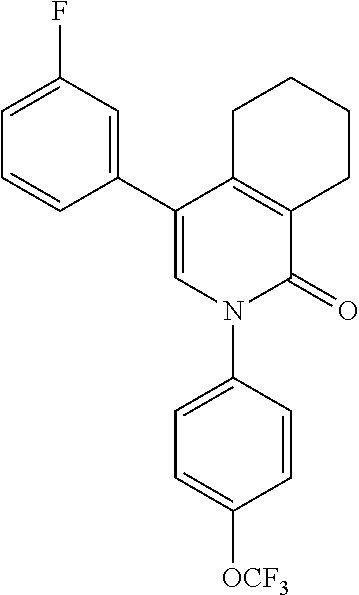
C12=C(C(C3=CC(F)=CC=C3)=CN(C3=CC=C([OCF3])C=C3)C1=O)CCCC2
